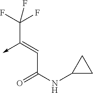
C(C(NC1CC1)=O)=C(->C)C(F)(F)F
